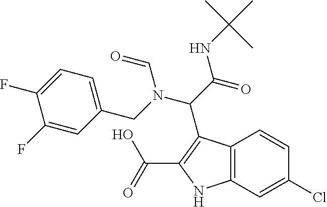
C(C(NC(C)(C)C)=O)(N(C=O)CC1=CC=C(F)C(F)=C1)C1=C(C(O)=O)NC2=C1C=CC(Cl)=C2
